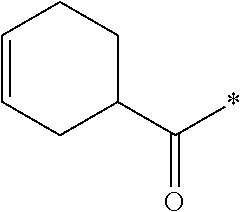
C1=CCC(C(*)=O)CC1
